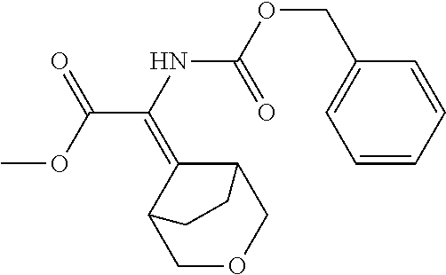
C12COCC(C1=C(NC(OCC1=CC=CC=C1)=O)C(OC)=O)CC2
